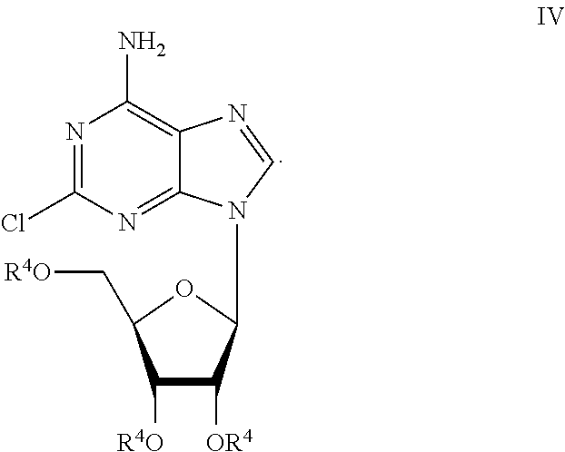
N1=C(Cl)N=C2C(=C1N)N=CN2C1C([OR4])C([R4O])C(C[R4O])O1
